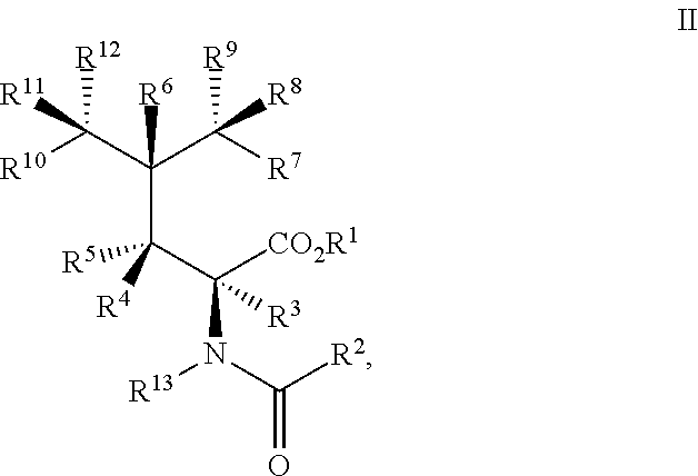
C(C([R5])([R4])C([CO2R1])(N([R13])C([R2])=O)[R3])(C([R10])([R12])[R11])(C([R7])([R9])[R8])[R6]
